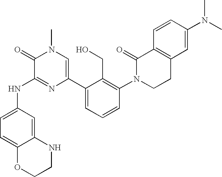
N(C1=NC(C2=CC=CC(N3CCC4=C(C3=O)C=CC(N(C)C)=C4)=C2CO)=CN(C)C1=O)C1=CC=C2C(=C1)NCCO2
